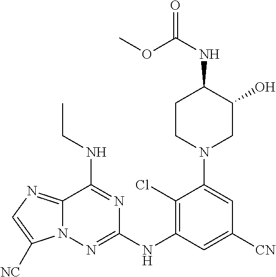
C1(Cl)=C(NC2=NN3C(=NC=C3[NC])C(NCC)=N2)C=C([CN])C=C1N1CC(O)C(NC(OC)=O)CC1
